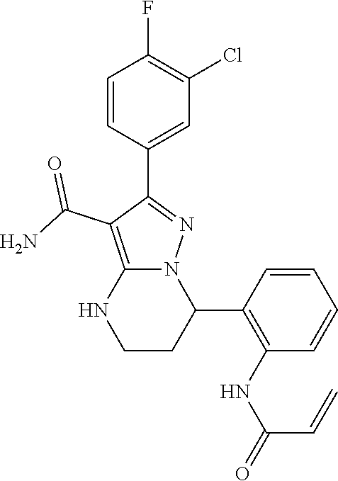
C1=CC(C2=NN3C(=C2C(N)=O)NCCC3C2=C(NC(C=C)=O)C=CC=C2)=CC(Cl)=C1F
